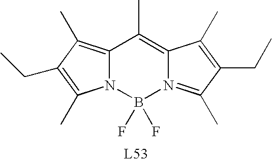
N12C(=C(C)C(CC)=C1C)C(C)=C1N(=C(C)C(CC)=C1C)B2(F)F
